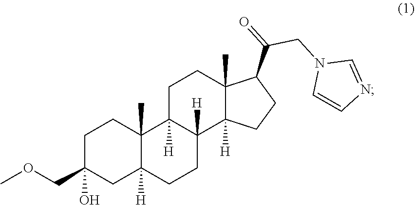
C1C(COC)(O)CC2([H])C(C)(C1)C1([H])C([H])(CC2)C2([H])C(C)(CC1)C(C(CN1C=CN=C1)=O)CC2
